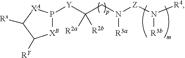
[R2a]C(CN([Z]N([R4])[R3b])[R3a])([Y]P1[XB]C([RY])C([Rx])[XA]1)[R2b]
